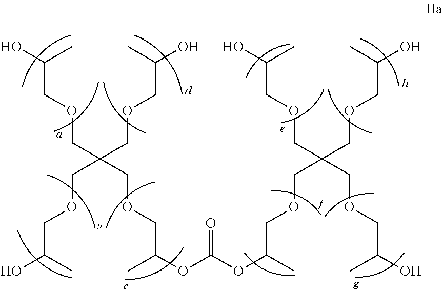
O(CC(COCC(O)C)(COCC(O)C)COCC(OC(OC(COCC(COCC(O)C)(COCC(O)C)COCC(O)C)C)=O)C)CC(O)C
